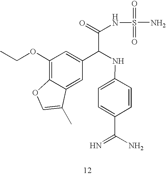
C1(OCC)=C2C(=CC(C(NC3=CC=C(C(=N)N)C=C3)C(=O)NS(=O)(=O)N)=C1)C(C)=CO2
